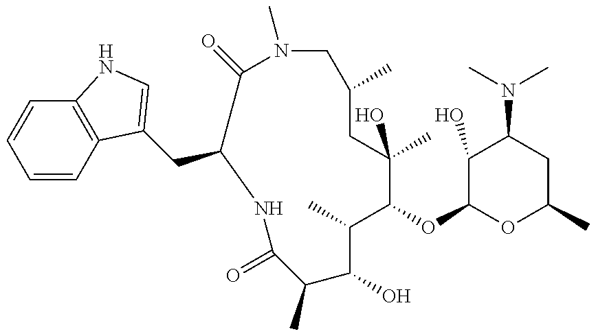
C1=CC2=C(C=C1)NC=C2CC1C(=O)N(C)CC(C)CC(C)(O)C(OC2OC(C)CC(N(C)C)C2O)C(C)C(O)C(C)C(=O)N1
